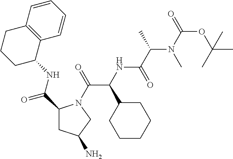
C1CCCC(C(NC(C(C)N(C)C(=O)OC(C)(C)C)=O)C(=O)N2C(C(NC3C4=C(CCC3)C=CC=C4)=O)CC(N)C2)C1
